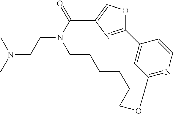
C12=CC(=NC=C1)OCCCCCCN(CCN(C)C)C(=O)C1=COC2=N1
